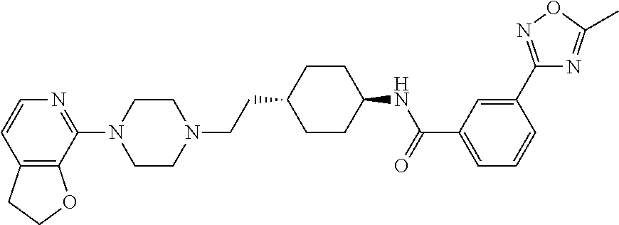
C12=C(C(N3CCN(CCC4CCC(NC(=O)C5=CC=CC(C6=NOC(C)=N6)=C5)CC4)CC3)=NC=C1)OCC2
